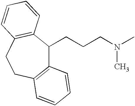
C(CCN(C)C)C1C2=C(CCC3=C1C=CC=C3)C=CC=C2
